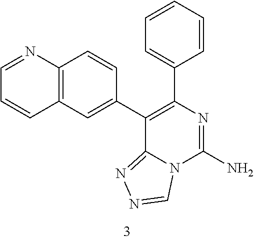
C12=C(C=C(C3=C(C4=CC=CC=C4)N=C(N)N4C3=NN=C4)C=C1)C=CC=N2
